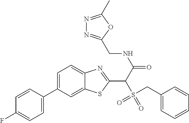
C1=C(C2=CC=C(F)C=C2)C=C2C(=C1)N=C(C(C(=O)NCC1=NN=C(C)O1)S(=O)(=O)CC1=CC=CC=C1)S2
